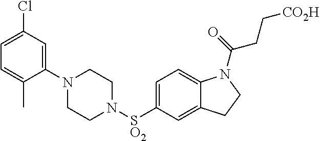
C1(N2CCN([SO2]C3=CC=C4C(=C3)CCN4C(=O)CC[CO2H])CC2)=CC(Cl)=CC=C1C
